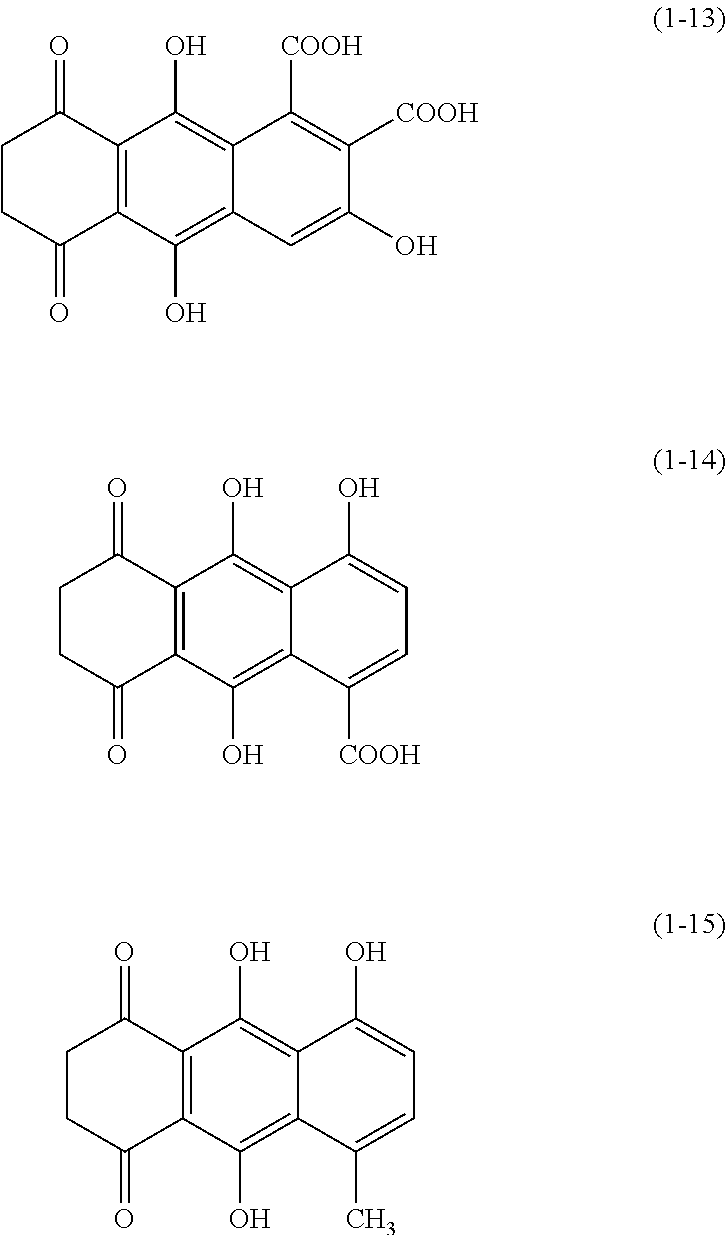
C1CC(=O)C2=C(C1=O)C(O)=C1C(=C2O)C=C(O)C([COOH])=C1[COOH].C1CC(=O)C2=C(C1=O)C(O)=C1C(=C2O)C([COOH])=CC=C1O.C1CC(=O)C2=C(C1=O)C(O)=C1C(=C2O)C(C)=CC=C1O
